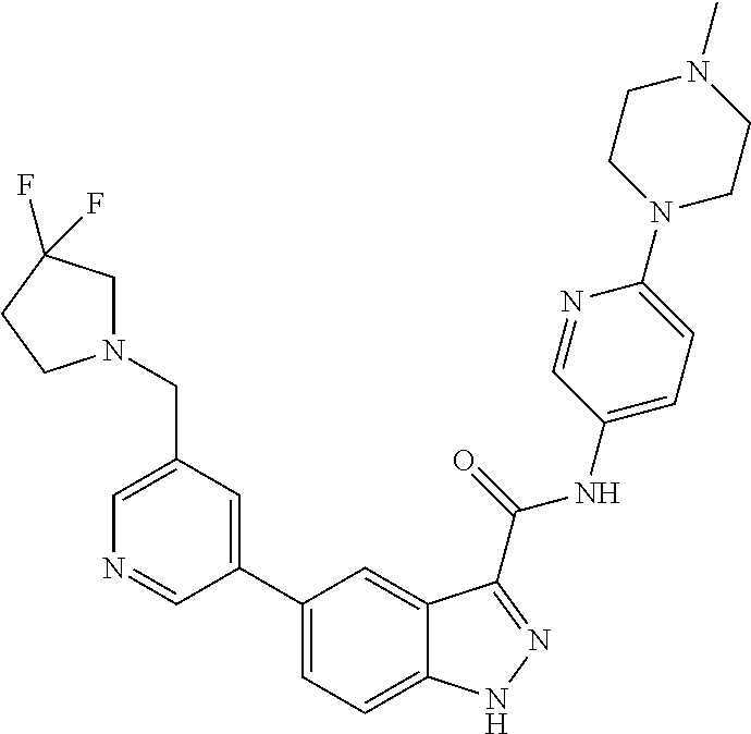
C1(C2=CC=C3C(=C2)C(C(NC2=CC=C(N4CCN(C)CC4)N=C2)=O)=NN3)=CC(CN2CC(F)(F)CC2)=CN=C1
